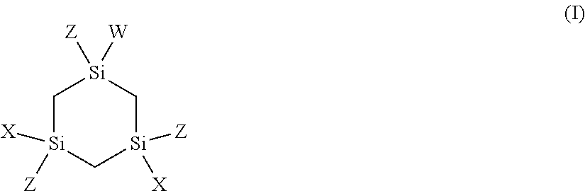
C1[Si]([Z])([X])C[Si]([Z])([X])C[Si]1([Z])[W]
